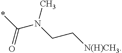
*C(N(CC[N(H)CH3])C)=O
